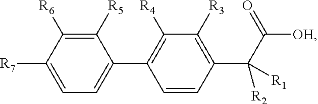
C1([R5])=C([R6])C([R7])=CC=C1C1=C([R4])C([R3])=C(C(C(=O)[OH])([R2])[R1])C=C1
